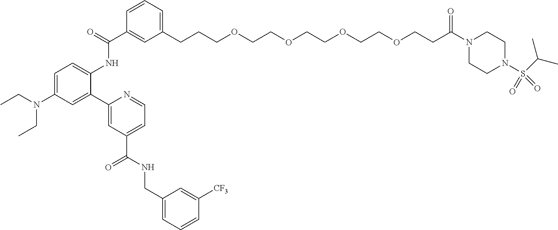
C1=C(N(CC)CC)C=C(C2=CC(C(=O)NCC3=CC=CC([CF3])=C3)=CC=N2)C(NC(=O)C2=CC(CCCOCCOCCOCCOCCC(N3CCN(S(C(C)C)(=O)=O)CC3)=O)=CC=C2)=C1
